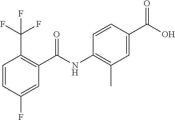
C1=CC(F)=CC(C(NC2=C(C)C=C(C(O)=O)C=C2)=O)=C1C(F)(F)F
